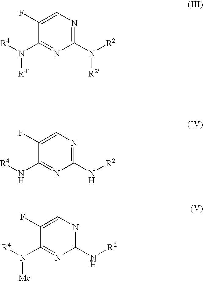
N1=C(N([R2])[R2])N=C(N([R4])[R4])C(F)=C1.N1=C(N[R2])N=C(N[R4])C(F)=C1.N1=C(N[R2])N=C(N([R4])[Me])C(F)=C1
